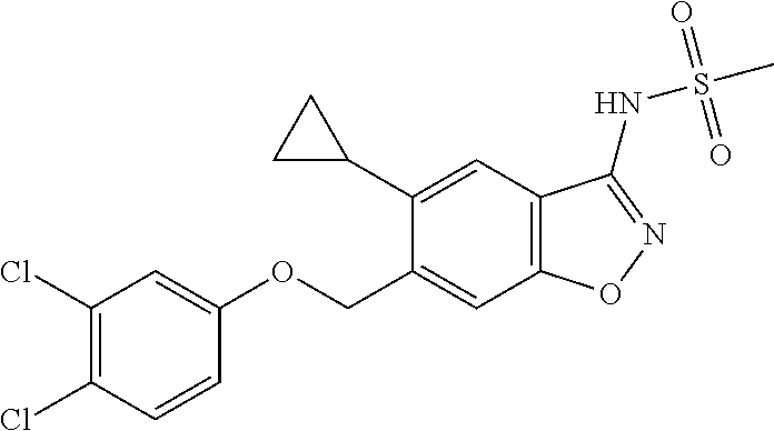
C1(Cl)=C(Cl)C=CC(OCC2=CC3=C(C=C2C2CC2)C(NS(C)(=O)=O)=NO3)=C1
